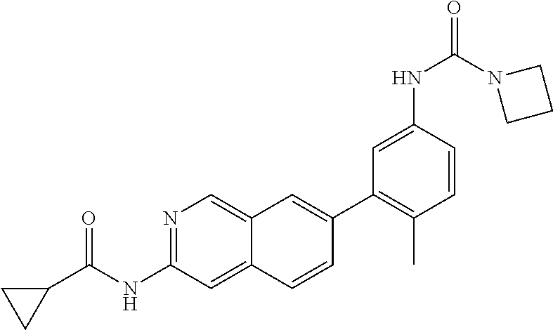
N1=C(NC(C2CC2)=O)C=C2C(=C1)C=C(C1=C(C)C=CC(NC(=O)N3CCC3)=C1)C=C2
